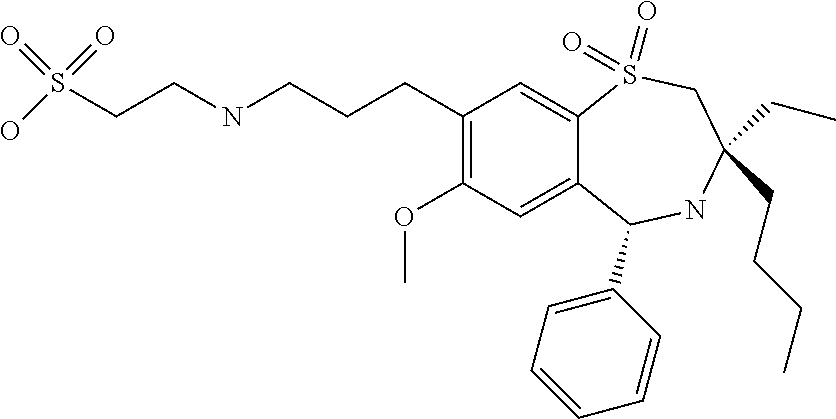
C(CCC1=C(OC)C=C2C(=C1)S(=O)(=O)CC(CCCC)(CC)NC2C1=CC=CC=C1)NCCS(=O)(=O)O
